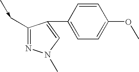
C1=CC(C2=CN(C)N=C2C<-C)=CC=C1OC
